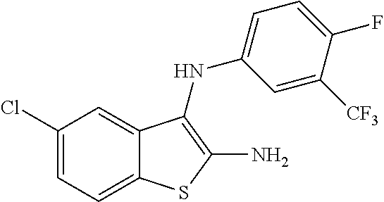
C1=C(Cl)C=C2C(=C1)SC(N)=C2NC1=CC=C(F)C([CF3])=C1
